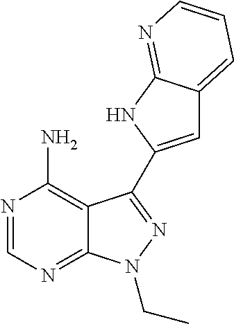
C12=C(N)N=CN=C1N(CC)N=C2C1=CC2=CC=CN=C2N1
